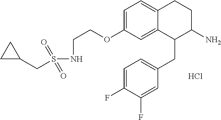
C1=C(OCCNS(=O)(=O)CC2CC2)C=C2C(=C1)CCC(N)C2CC1=CC=C(F)C(F)=C1.Cl
